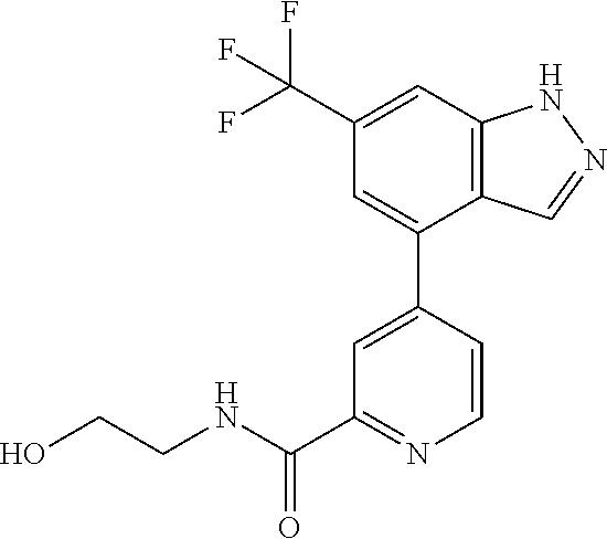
C12=C(C=C(C(F)(F)F)C=C1C1=CC(C(NCCO)=O)=NC=C1)NN=C2
